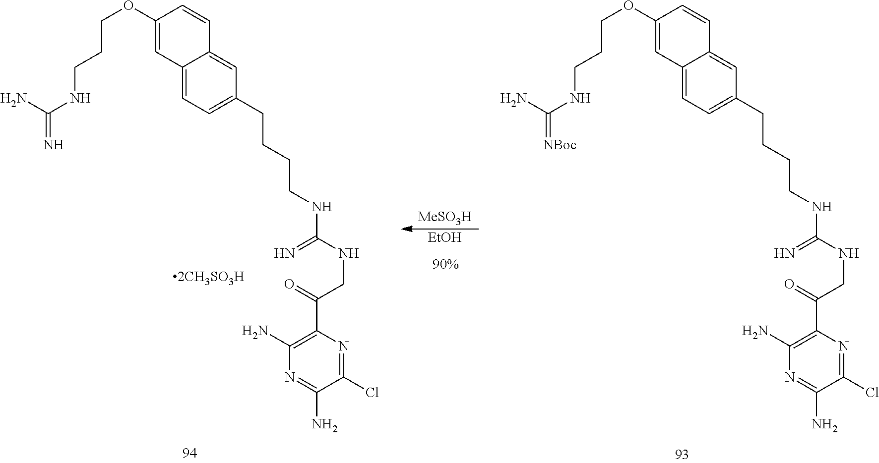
[MeSO3H].[EtOH].C12=CC=C(CCCCNC(NCC(C3=C(N)N=C(N)C(Cl)=N3)=O)=N)C=C1C=CC(OCCCNC(=[NBoc])N)=C2.C12=CC=C(CCCCNC(NCC(C3=C(N)N=C(N)C(Cl)=N3)=O)=N)C=C1C=CC(OCCCNC(=N)N)=C2
